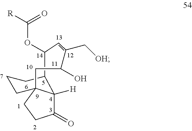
C1(O)C(C[OH])=CC(OC([R])=O)C2C3([H])C(=O)CCC3(CCC2)C1
